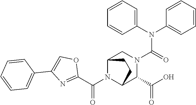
C1(C(=O)N2C3C(C(=O)O)N(C(N(C4=CC=CC=C4)C4=CC=CC=C4)=O)CC2CC3)=NC(C2=CC=CC=C2)=CO1
